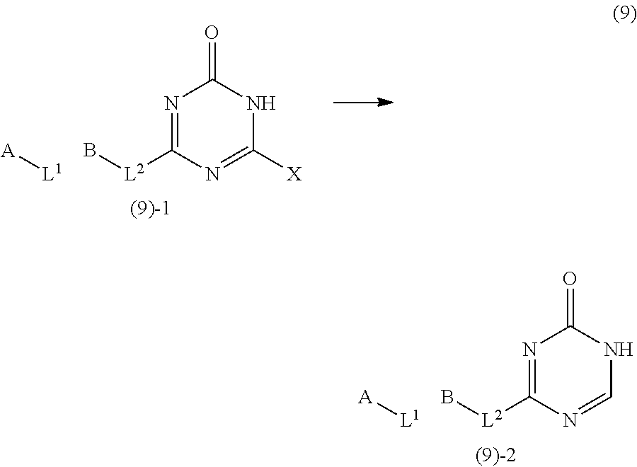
N1=C([L2]B)N=C([X])NC1=O.[L1][A].N1=C([L2]B)N=CNC1=O.[L1][A]
